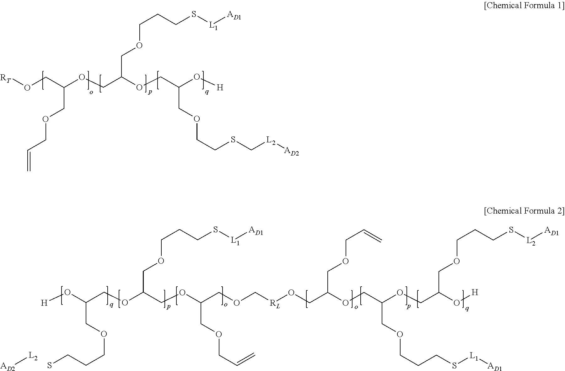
[RT]OCC(OCC(OCC(O[H])COCCSC[L2][AD2])COCCCS[L1][AD1])COCC=C.[L2][AD2].C(OCC(OCC(OCC(O[H])COCCCS)COCCCS[L1][AD1])COCC=C)[RL]OCC(OCC(OCC(O[H])COCCCS[L2][AD1])COCCCS[L1][AD1])COCC=C
